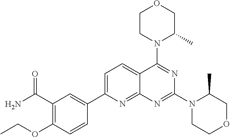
C1=C(C2=CC(C(N)=O)=C(OCC)C=C2)N=C2C(=C1)C(N1C(C)COCC1)=NC(N1CCOCC1C)=N2
